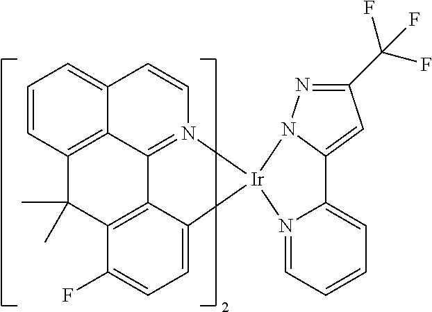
C12=N3C=CC4=CC=CC(=C14)C(C)(C)C1=C2C(=CC=C1F)[Ir]31N2C(=CC(C(F)(F)F)=N2)C2=CC=CC=N21
